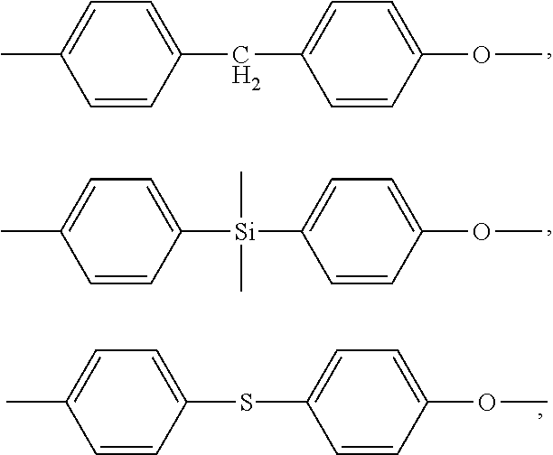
CC1=CC=C(CC2=CC=C(OC)C=C2)C=C1.CC1=CC=C([Si](C2=CC=C(OC)C=C2)(C)C)C=C1.CC1=CC=C(SC2=CC=C(OC)C=C2)C=C1
